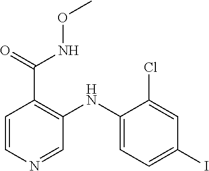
C(C1=C(NC2=CC=C(I)C=C2Cl)C=NC=C1)(=O)NOC
